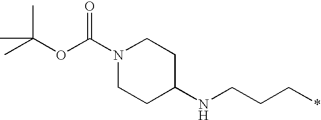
CC(OC(N1CCC(NCCC*)CC1)=O)(C)C
